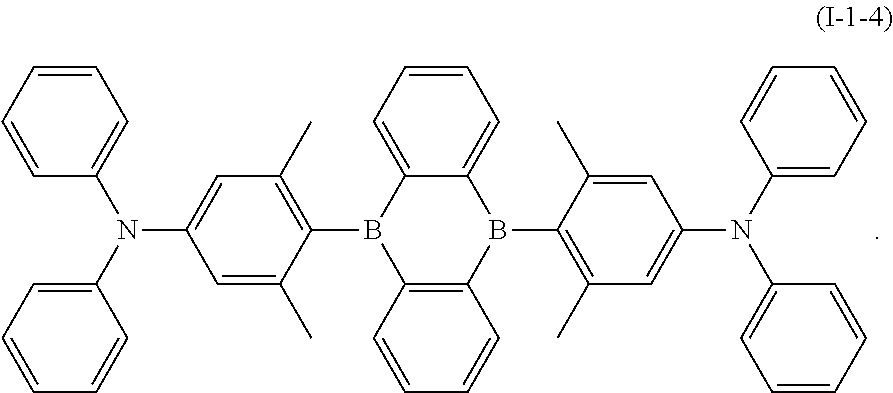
N(C1=CC(C)=C(B2C3=C(B(C4=C(C)C=C(N(C5=CC=CC=C5)C5=CC=CC=C5)C=C4C)C4=CC=CC=C24)C=CC=C3)C(C)=C1)(C1=CC=CC=C1)C1=CC=CC=C1
